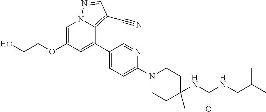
C1=C(OCCO)C=C(C2=CC=C(N3CCC(C)(NC(NCC(C)C)=O)CC3)N=C2)C2=C(C#N)C=NN12
